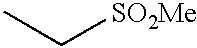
CC[SO2Me]
